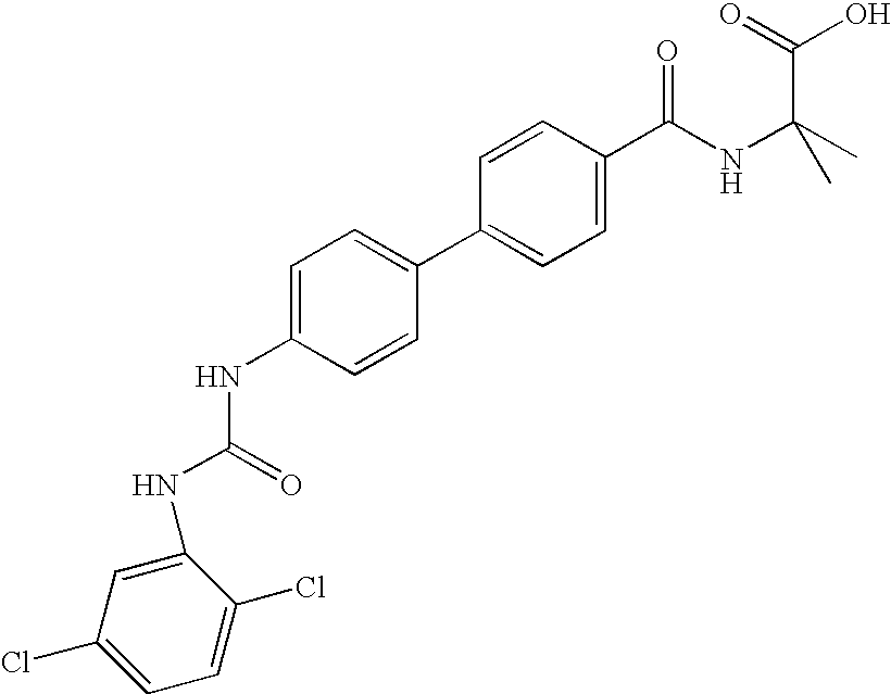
C1(C2=CC=C(NC(NC3=CC(Cl)=CC=C3Cl)=O)C=C2)=CC=C(C(NC(C)(C)C(=O)O)=O)C=C1
